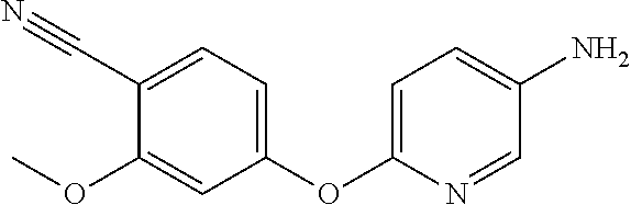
C1(C#N)=CC=C(OC2=CC=C(N)C=N2)C=C1OC
